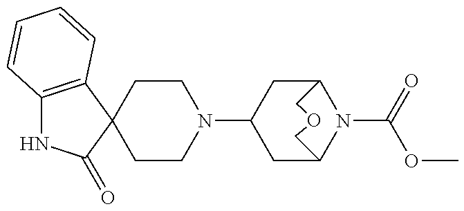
C1CN(C2CC3N(C(=O)OC)C(C2)COC3)CCC12C(=O)NC1=C2C=CC=C1
